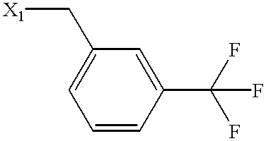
C1=CC(C(F)(F)F)=CC(C[X1])=C1
